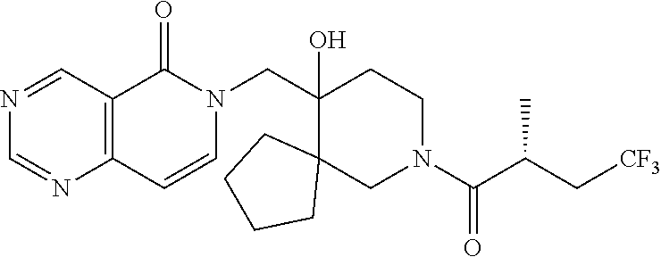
N1=CC2=C(N=C1)C=CN(CC1(O)C3(CN(C(C(C[CF3])C)=O)CC1)CCCC3)C2=O
